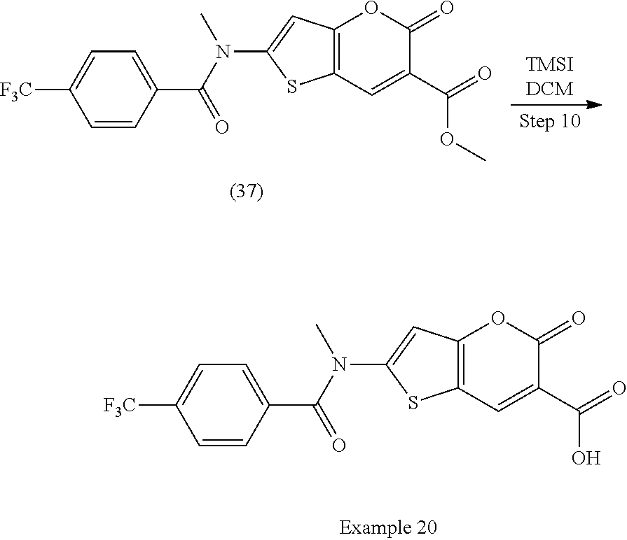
C12=C(C=C(C(=O)O)C(=O)O1)SC(N(C(=O)C1=CC=C([F3C])C=C1)C)=C2.C12=C(C=C(C(=O)OC)C(=O)O1)SC(N(C(=O)C1=CC=C([F3C])C=C1)C)=C2
